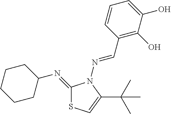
C1(C=NN2C(C(C)(C)C)=CSC2=NC2CCCCC2)=C(O)C(O)=CC=C1
